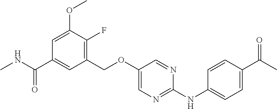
C1(COC2=CN=C(NC3=CC=C(C(C)=O)C=C3)N=C2)=C(F)C(OC)=CC(C(NC)=O)=C1
